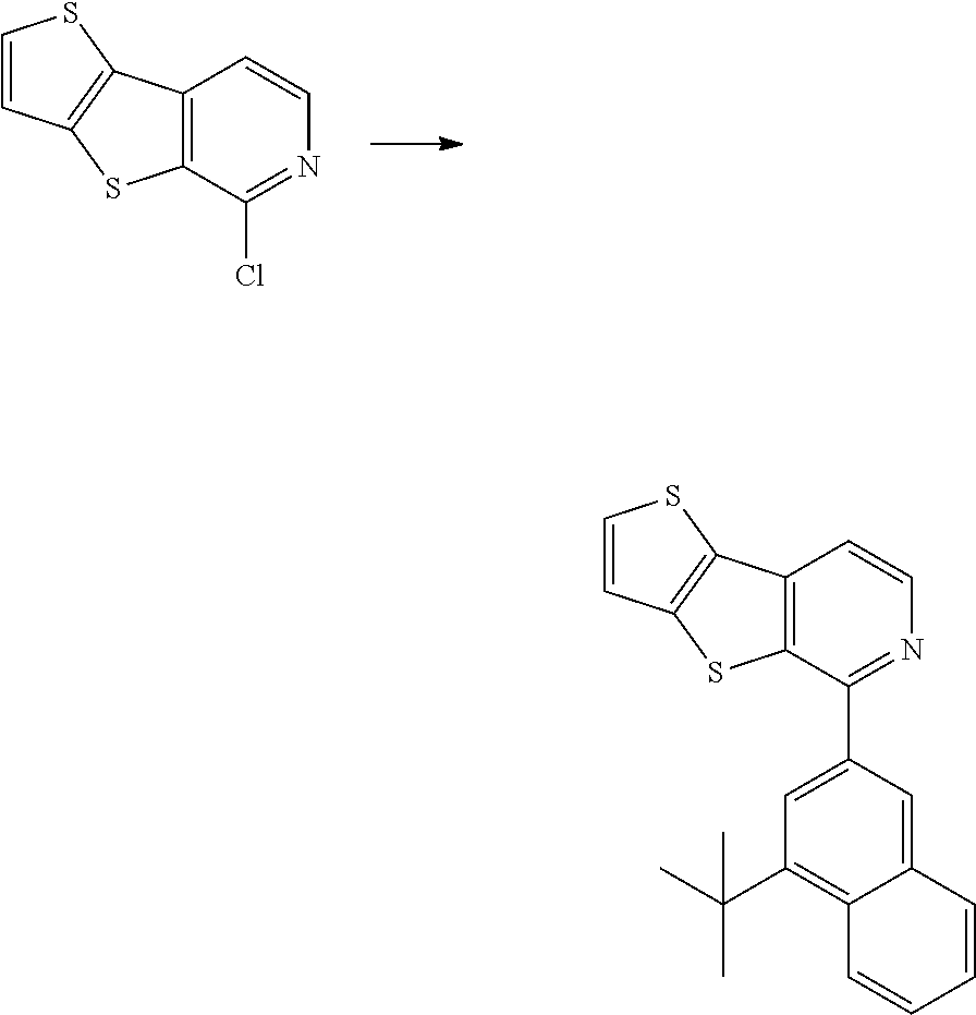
C1=CC2=C(S1)C1=C(S2)C(Cl)=NC=C1.C1=CC2=C(S1)C1=C(S2)C(C2=CC(C(C)(C)C)=C3C(=C2)C=CC=C3)=NC=C1
